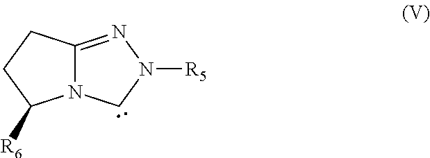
C12=NN([R5])CN1C([R6])CC2
